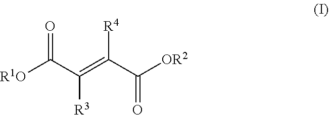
C(=O)([R1O])C(=C(C([OR2])=O)[R4])[R3]
